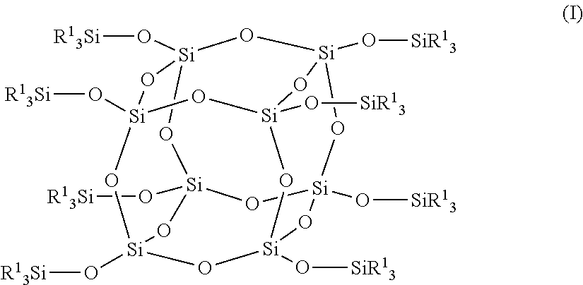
[Si]12(O[R13Si])O[Si]3(O[SiR13])O[Si]4(O[SiR13])O[Si](O[R13Si])(O1)O[Si]1(O[R13Si])O[Si](O[SiR13])(O[Si](O[SiR13])(O[Si](O[R13Si])(O1)O2)O3)O4
